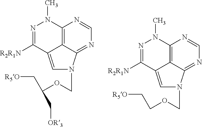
C12=C3C(=NC=N1)N(COC(C[OR3])C[R5O])C=C3C([R2R1N])=NN2C.C12=C3C(=NC=N1)N(COCC[R5O])C=C3C([R2R1N])=NN2C
